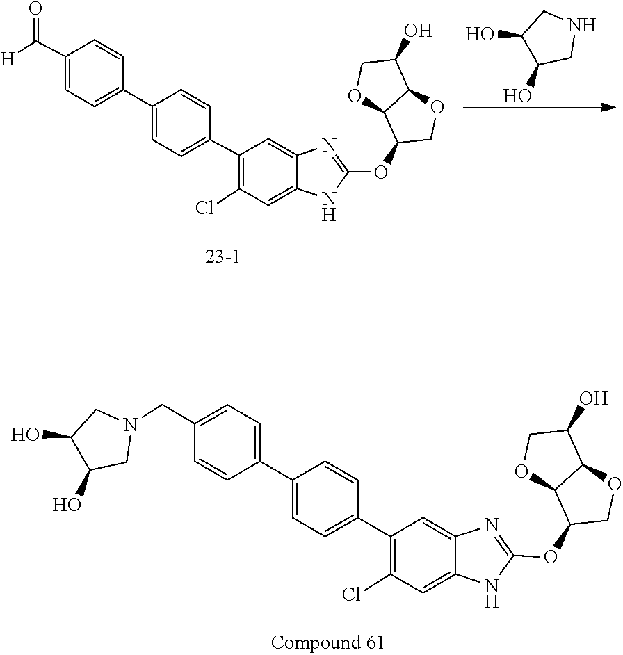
C12C(OC3=NC4=CC(C5=CC=C(C6=CC=C(C([H])=O)C=C6)C=C5)=C(Cl)C=C4N3)COC1C(O)CO2.C1(O)C(O)CNC1.C1(O)C(O)CN(CC2=CC=C(C3=CC=C(C4=C(Cl)C=C5NC(OC6C7OCC(O)C7OC6)=NC5=C4)C=C3)C=C2)C1
